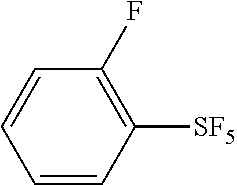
C1=CC([SF5])=C(F)C=C1
